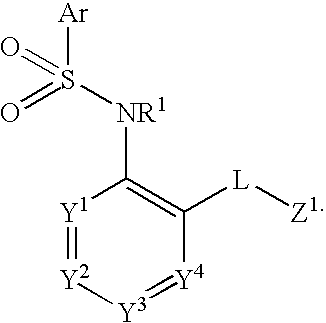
[Y1]1=[Y2][Y3]=[Y4]C([L][Z1])=C1[NR1]S([Ar])(=O)=O
